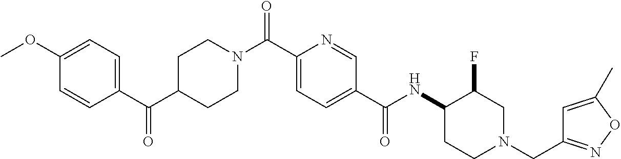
C1CN(C(C2=CC=C(C(=O)NC3C(F)CN(CC4=NOC(C)=C4)CC3)C=N2)=O)CCC1C(C1=CC=C(OC)C=C1)=O
